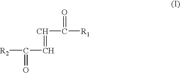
C(=CC([R2])=O)C([R1])=O
